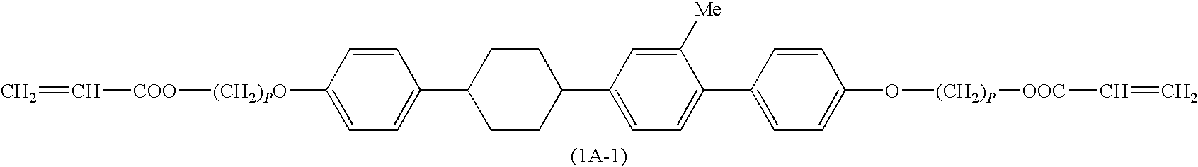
C=C[COO][(CH2)PO]C1=CC=C(C2CCC(C3=CC=C(C4=CC=C(O[(CH2)P][OOC]C=C)C=C4)C([Me])=C3)CC2)C=C1
